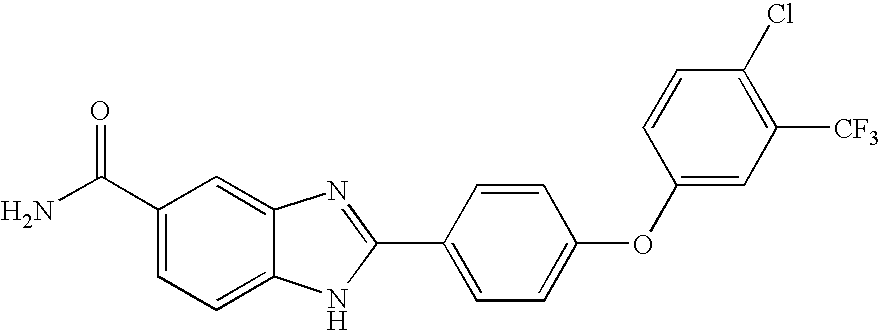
C1(C(N)=O)=CC=C2C(=C1)N=C(C1=CC=C(OC3=CC([CF3])=C(Cl)C=C3)C=C1)N2
